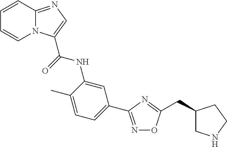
N1=C(C2=CC=C(C)C(NC(=O)C3=CN=C4N3C=CC=C4)=C2)N=C(CC2CNCC2)O1
